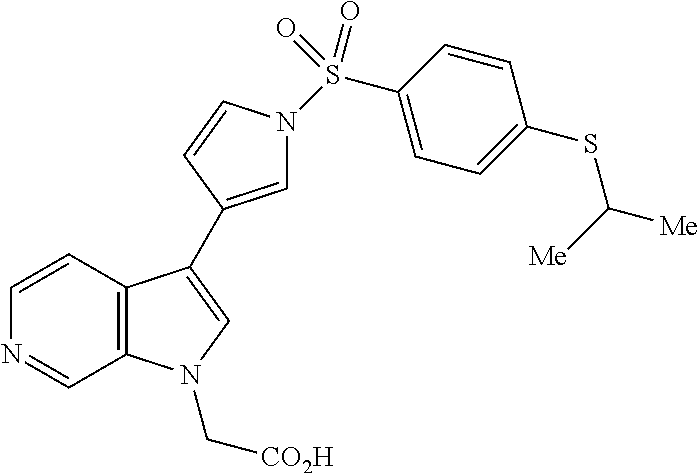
C12=C(C=CN=C1)C(C1=CN(S(C3=CC=C(SC([Me])[Me])C=C3)(=O)=O)C=C1)=CN2C[CO2H]
